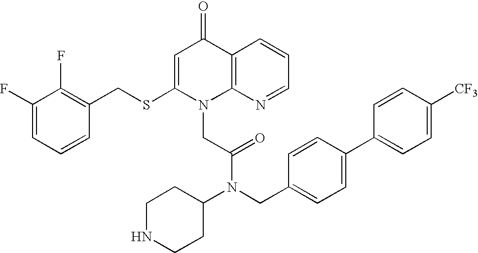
C1=C(SCC2=C(F)C(F)=CC=C2)N(CC(N(C2CCNCC2)CC2=CC=C(C3=CC=C([CF3])C=C3)C=C2)=O)C2=C(C1=O)C=CC=N2
